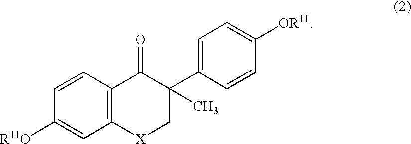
C12=C(C=CC([R11O])=C1)C(=O)C(C1=CC=C([OR11])C=C1)(C)C[X]2
